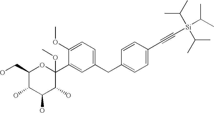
C1(CO)C(O)C(O)C(O)C(C2=CC(CC3=CC=C(C#C[Si](C(C)C)(C(C)C)C(C)C)C=C3)=CC=C2OC)(OC)O1
